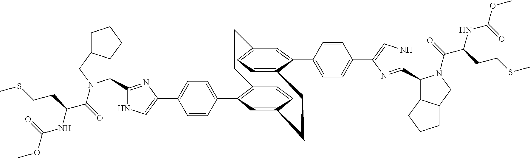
C1(C2C3C(CN2C(=O)C(NC(OC)=O)CCSC)CCC3)=NC(C2=CC=C(C3=C4C=CC(=C3)CCC3=CC=C(C=C3C3=CC=C(C5=CNC(C6C7C(CN6C(C(NC(OC)=O)CCSC)=O)CCC7)=N5)C=C3)CC4)C=C2)=CN1
